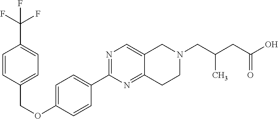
C1=CC(COC2=CC=C(C3=NC=C4C(=N3)CCN(CC(C)CC(=O)O)C4)C=C2)=CC=C1C(F)(F)F
